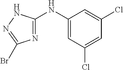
C1=C(NC2=NC(Br)=NN2)C=C(Cl)C=C1Cl
